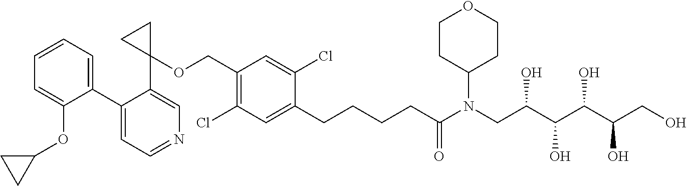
C1(C2=CC=CC=C2OC2CC2)=CC=NC=C1C1(OCC2=C(Cl)C=C(CCCCC(=O)N(CC(C(O)C(O)C(O)CO)O)C3CCOCC3)C(Cl)=C2)CC1
